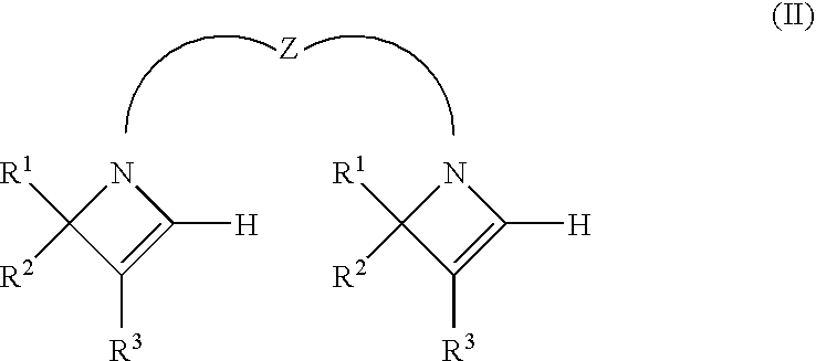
N1C([R1])([R2])C([R3])=C1[H].N1C([R1])([R2])C([R3])=C1[H]
